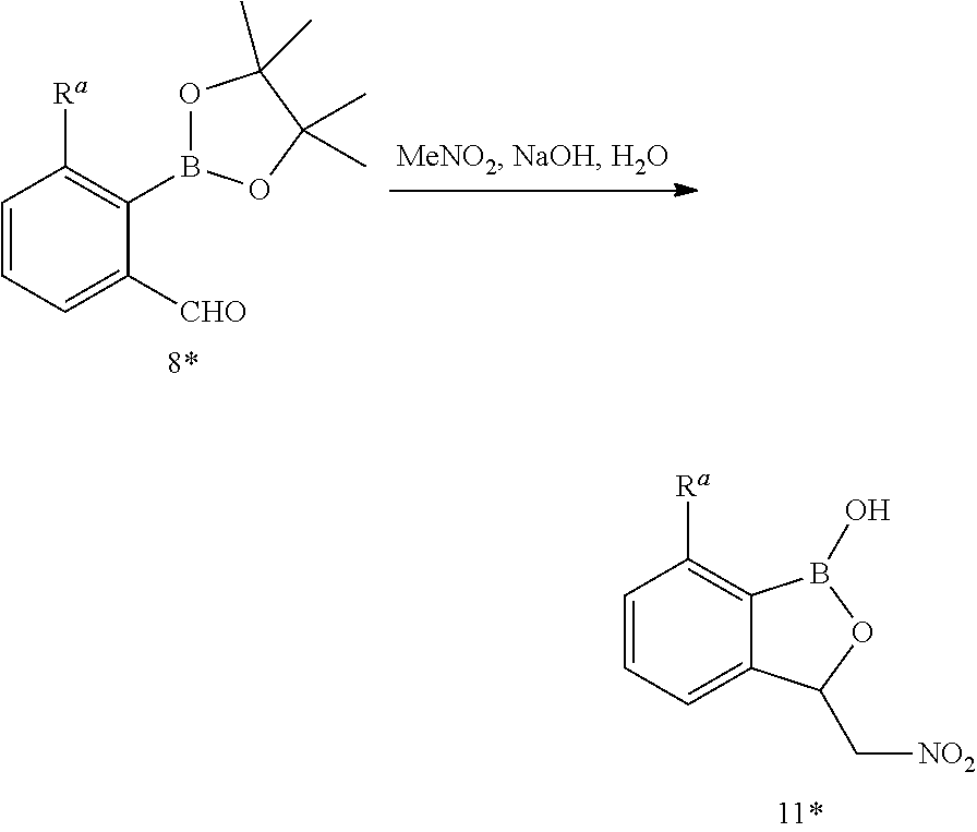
C1=CC=C([CHO])C(B2OC(C)(C)C(C)(C)O2)=C1[Ra].C1=CC=C2C(=C1[Ra])B(O)OC2C[NO2]
